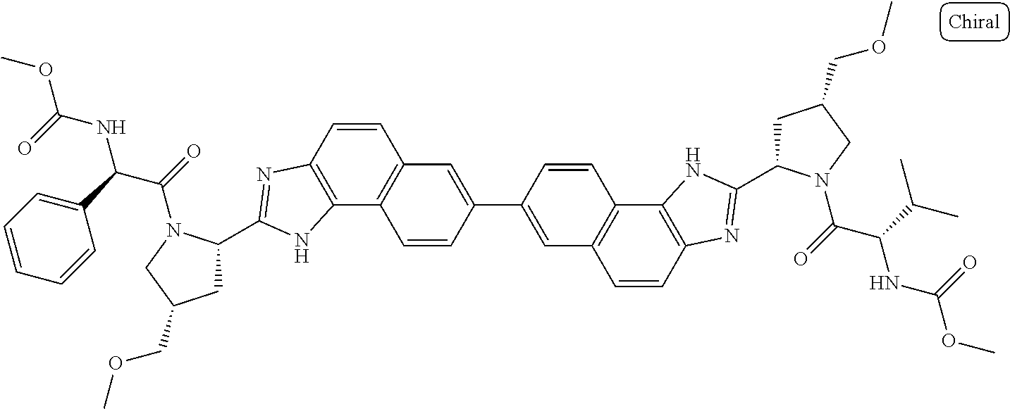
C1=CC2=C(C3=C1C=C(C1=CC4=C(C=C1)C1=C(C=C4)N=C(C4CC(COC)CN4C(=O)C(C4=CC=CC=C4)NC(OC)=O)N1)C=C3)NC(C1CC(COC)CN1C(=O)C(C(C)C)NC(OC)=O)=N2
